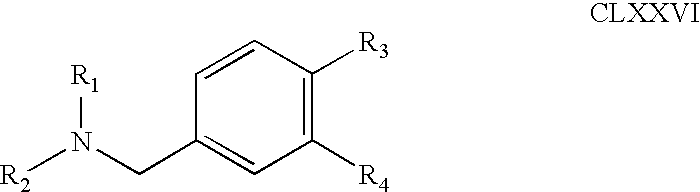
C1([R4])=C([R3])C=CC(CN([R1])[R2])=C1
